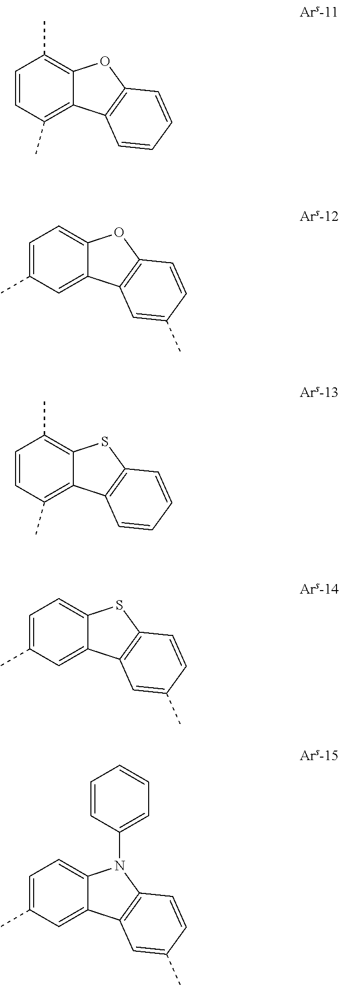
C1=CC(C)=C2C(=C1C)OC1=C2C=CC=C1.C1=C(C)C=C2C(=C1)OC1=C2C=C(C)C=C1.C1=CC(C)=C2C(=C1C)SC1=C2C=CC=C1.C1=C(C)C=C2C(=C1)SC1=C2C=C(C)C=C1.C1=C(C)C=C2C(=C1)N(C1=CC=CC=C1)C1=C2C=C(C)C=C1
